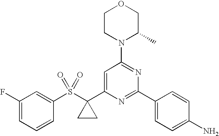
C1(S(C2(C3=CC(N4C(C)COCC4)=NC(C4=CC=C(N)C=C4)=N3)CC2)(=O)=O)=CC(F)=CC=C1
